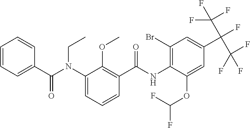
C1=CC=C(C(N(C2=CC=CC(C(NC3=C(Br)C=C(C(C(F)(F)F)(C(F)(F)F)F)C=C3OC(F)F)=O)=C2OC)CC)=O)C=C1
